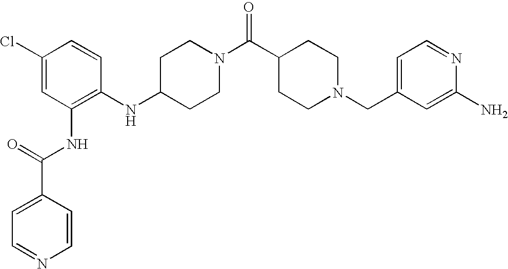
C1(NC2=C(NC(=O)C3=CC=NC=C3)C=C(Cl)C=C2)CCN(C(C2CCN(CC3=CC=NC(N)=C3)CC2)=O)CC1
